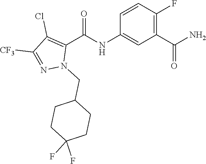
C1=CC(F)=C(C(N)=O)C=C1NC(C1=C(Cl)C([CF3])=NN1CC1CCC(F)(F)CC1)=O
